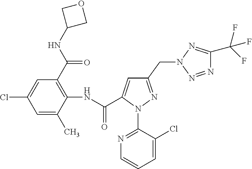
C1=C(C)C(NC(=O)C2=CC(CN3N=C(C(F)(F)F)N=N3)=NN2C2=NC=CC=C2Cl)=C(C(NC2COC2)=O)C=C1Cl
